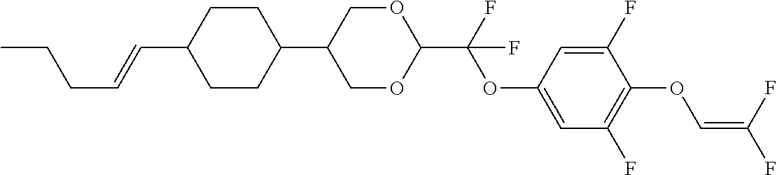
C1CC(C2COC(C(F)(OC3=CC(F)=C(OC=C(F)F)C(F)=C3)F)OC2)CCC1C=CCCC
